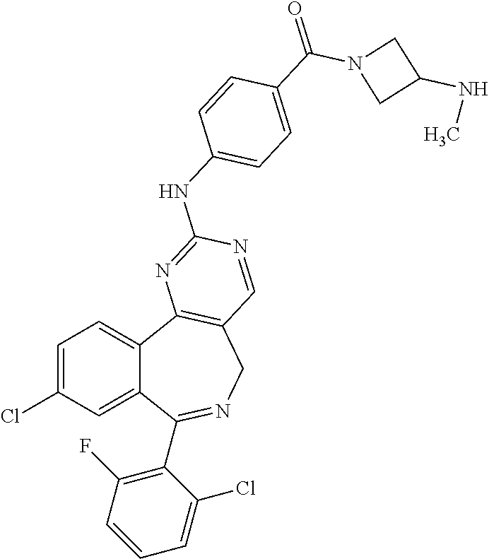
C1=C(Cl)C=C2C(=C1)C1=C(CN=C2C2=C(F)C=CC=C2Cl)C=NC(NC2=CC=C(C(=O)N3CC(NC)C3)C=C2)=N1
